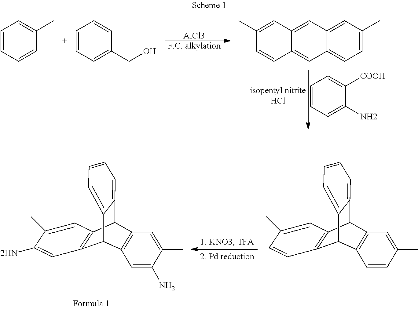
C12C3=C(C(C4=CC=CC=C14)C1=C2C=C(C)C([2HN])=C1)C=C(N)C(C)=C3.C12C3=C(C(C4=CC=CC=C14)C1=C2C=C(C)C=C1)C=CC(C)=C3.[AlCl3].[F.C. alkylation].C1=CC=C(N)C([COOH])=C1.C1=CC=CC(C)=C1.C1=CC=C(CO)C=C1.C12=CC(C)=CC=C1C=C1C(=C2)C=C(C)C=C1
